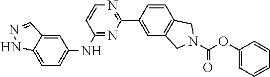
N1=C(C2=CC3=C(C=C2)CN(C(OC2=CC=CC=C2)=O)C3)N=C(NC2=CC=C3C(=C2)C=NN3)C=C1
